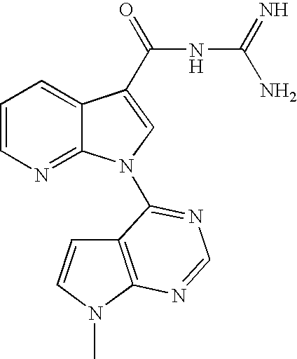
C1=CN=C2C(=C1)C(C(=O)NC(N)=N)=CN2C1=NC=NC2=C1C=CN2C
